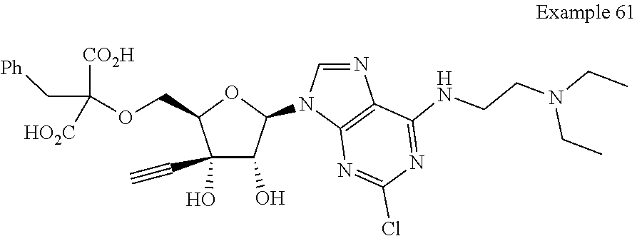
C1=NC2=C(N1C1OC(COC(C[Ph])([CO2H])[HO2C])C(O)(C#C)C1O)N=C(Cl)N=C2NCCN(CC)CC
